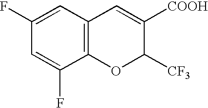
C1(F)=CC2=C(C(F)=C1)OC([CF3])C([COOH])=C2
